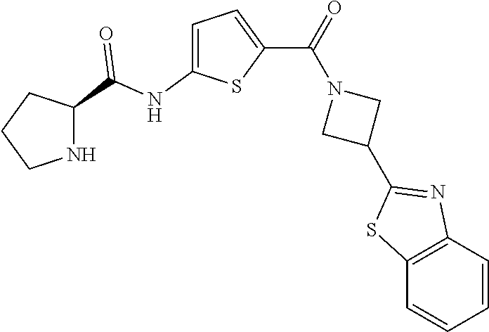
C1CNC(C(NC2=CC=C(C(=O)N3CC(C4=NC5=C(S4)C=CC=C5)C3)S2)=O)C1
